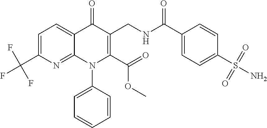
C1=C(C(F)(F)F)N=C2C(=C1)C(=O)C(CNC(C1=CC=C(S(=O)(=O)N)C=C1)=O)=C(C(=O)OC)N2C1=CC=CC=C1
